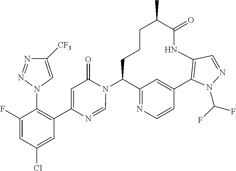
C12=NC=CC(=C1)C1=C(NC(=O)C(C)CCCC2N2C(=O)C=C(C3=C(N4C=C([CF3])N=N4)C(F)=CC(Cl)=C3)N=C2)C=NN1C(F)F
